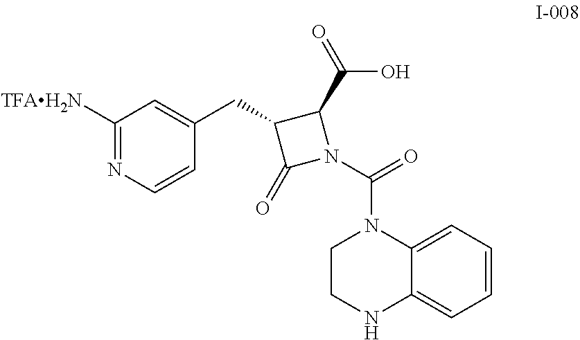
O=C(N1C(C(=O)O)C(CC2=CC([TFAH2N])=NC=C2)C1=O)N1CCNC2=CC=CC=C12
